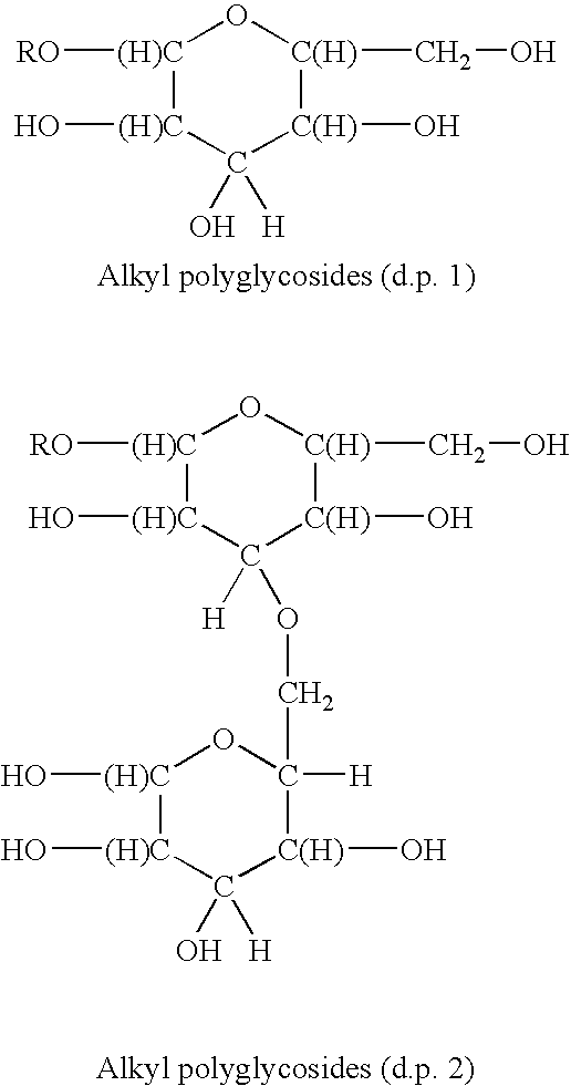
[RO][(H)C]1[(H)C](O)C(O)([H])[C(H)](O)[C(H)](CO)O1.[RO][(H)C]1[(H)C](O)C([H])(OCC2([H])O[(H)C](O)[(H)C](O)C(O)([H])[C(H)]2O)[C(H)](O)[C(H)](CO)O1
